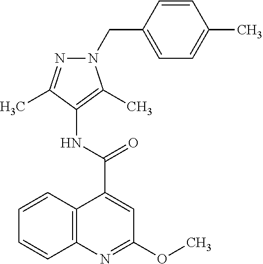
C12=C(N=C(OC)C=C1C(=O)NC1=C(C)N(CC3=CC=C(C)C=C3)N=C1C)C=CC=C2
